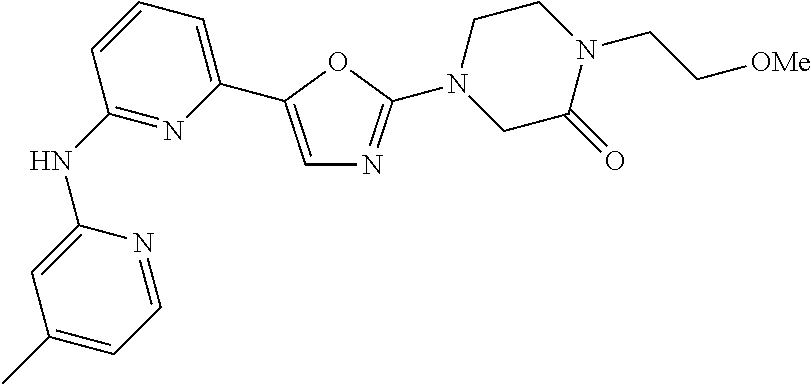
C1(NC2=NC(C3=CN=C(N4CC(=O)N(CC[OMe])CC4)O3)=CC=C2)=CC(C)=CC=N1
